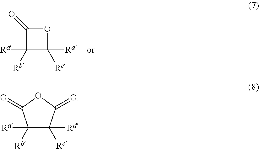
C1(=O)C([Ra])([Rb])C([Rd])([Rc])O1.C1([Ra])([Rb])C([Rd])([Rc])C(=O)OC1=O
